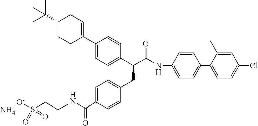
C1(C(C(NC2=CC=C(C3=CC=C(Cl)C=C3C)C=C2)=O)CC2=CC=C(C(NCCS([O-])(=O)=O)=O)C=C2)=CC=C(C2=CCC(C(C)(C)C)CC2)C=C1.N
